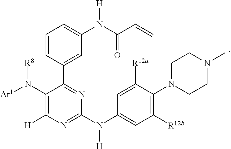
N(C1=NC([H])=C(N([Ar1])[R8])C(C2=CC(N(C(C=C)=O)[H])=CC=C2)=N1)(C1=CC([R12b])=C(N2CCN(C)CC2)C([R12a])=C1)[H]
